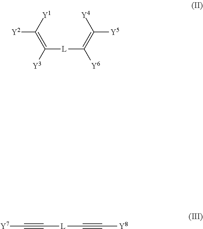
[Y2]C([Y1])=C([Y3])[L]C([Y6])=C([Y4])[Y5].[Y7]C#C[L]C#C[Y8]
